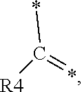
C([R4])(=*)*
